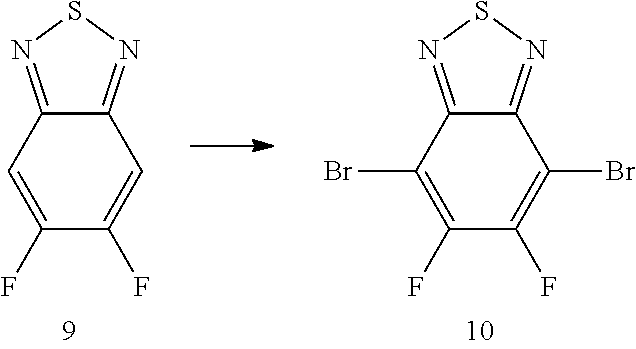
C1(F)=CC2=NSN=C2C=C1F.C1(F)=C(Br)C2=NSN=C2C(Br)=C1F
